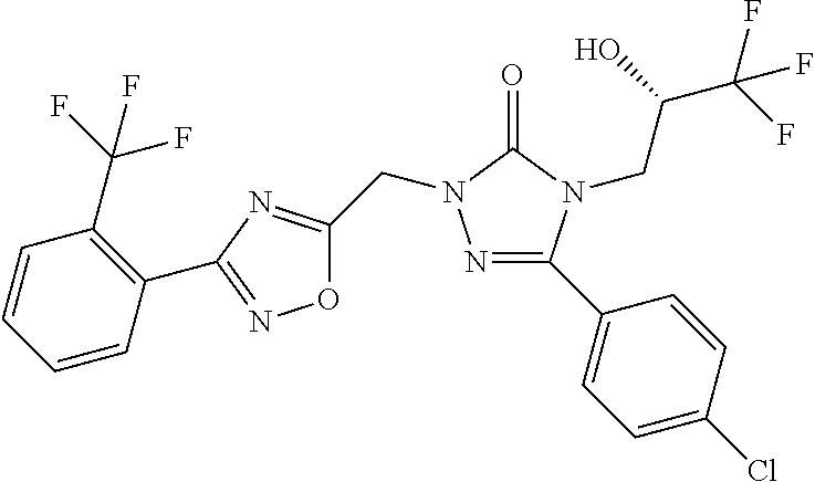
N1=C(C2=CC=C(Cl)C=C2)N(CC(C(F)(F)F)O)C(=O)N1CC1=NC(C2=C(C(F)(F)F)C=CC=C2)=NO1
